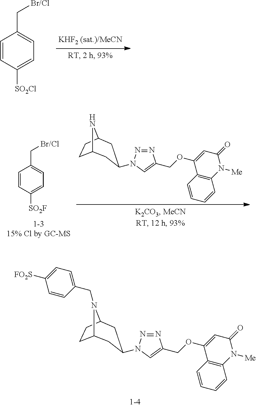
N1=NN(C2CC3CCC(N3CC3=CC=C([FO2S])C=C3)C2)C=C1COC1=CC(=O)N([Me])C2=C1C=CC=C2.C1=CC([SO2Cl])=CC=C1C[Br/Cl].C1=CC([SO2F])=CC=C1C[Br/Cl].N1=NN(C2CC3CCC(N3)C2)C=C1COC1=CC(=O)N([Me])C2=C1C=CC=C2
